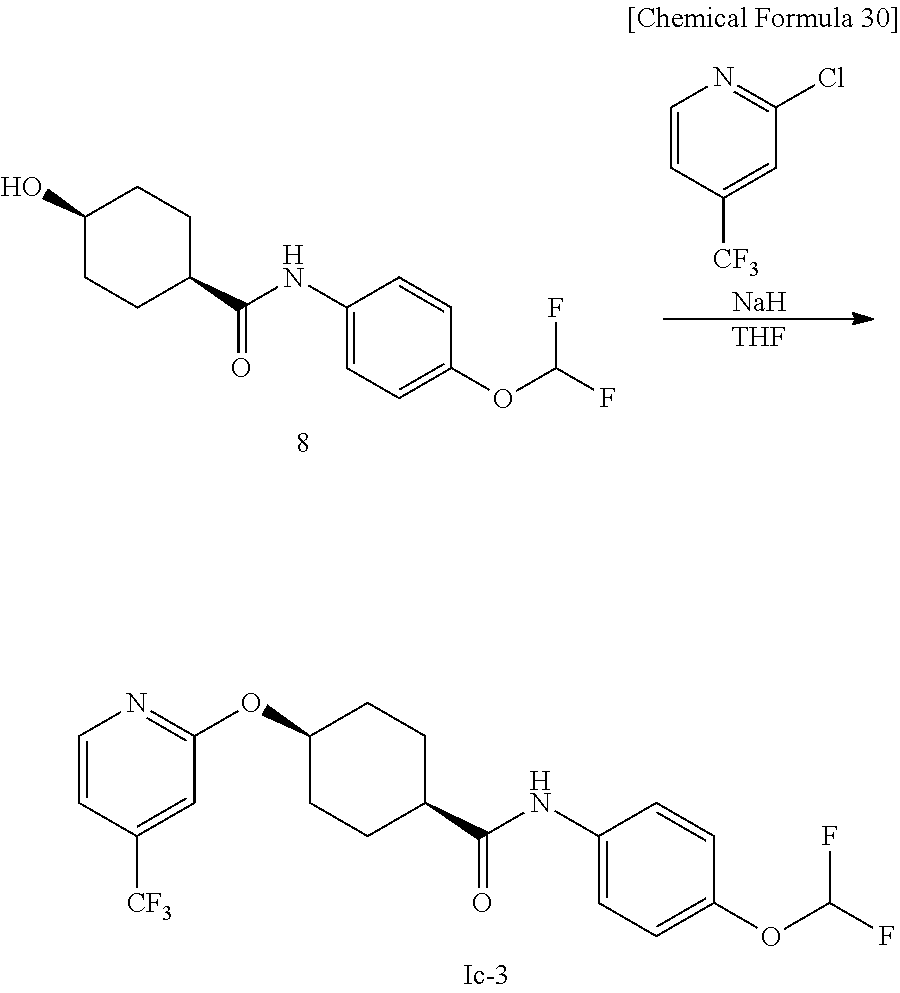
C1(NC(C2CCC(OC3=NC=CC([CF3])=C3)CC2)=O)=CC=C(OC(F)F)C=C1.C1(NC(C2CCC(O)CC2)=O)=CC=C(OC(F)F)C=C1.C1=CC([CF3])=CC(Cl)=N1.[Na].[THF]
